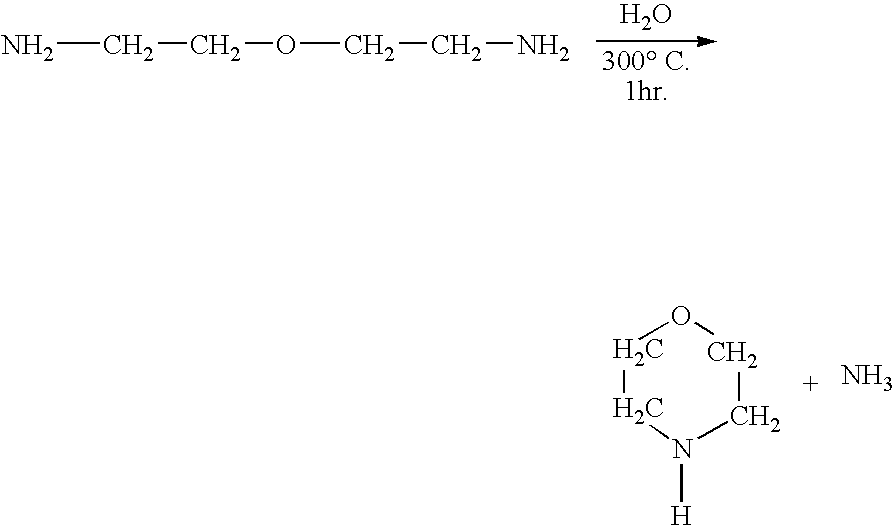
O.[300 C.1hr].NCCOCCN.N.C1CN([H])CCO1
